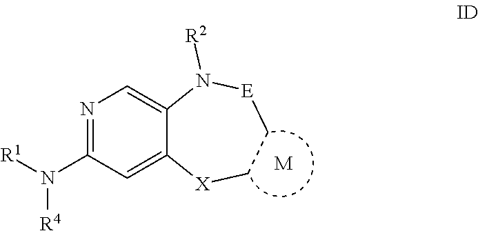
N1=C(N([R1])[R4])C=C2C(=C1)N([R2])[E]CC[X]2.[M]
